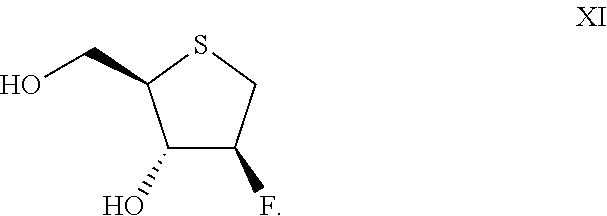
C1(O)C(F)CSC1CO
